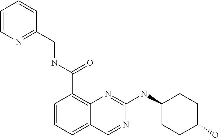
C1=CC=C2C(=C1C(NCC1=NC=CC=C1)=O)N=C(NC1CCC(O)CC1)N=C2
